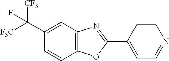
C1=CC(C2=NC3=C(O2)C=CC(C([F3C])([CF3])F)=C3)=CC=N1
